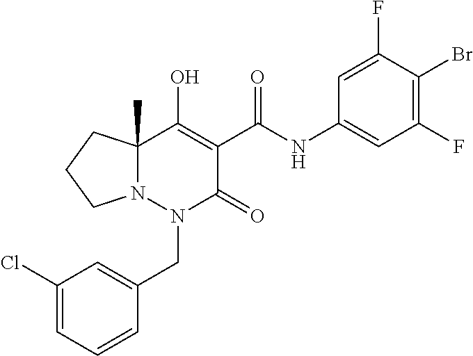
C1(Cl)=CC=CC(CN2C(=O)C(C(=O)NC3=CC(F)=C(Br)C(F)=C3)=C(O)C3(C)N2CCC3)=C1
